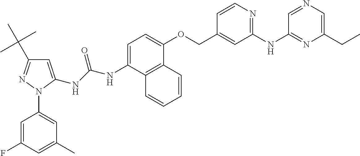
C1=C(NC(NC2=CC=C(OCC3=CC(NC4=NC(CC)=CN=C4)=NC=C3)C3=C2C=CC=C3)=O)N(C2=CC(C)=CC(F)=C2)N=C1C(C)(C)C
